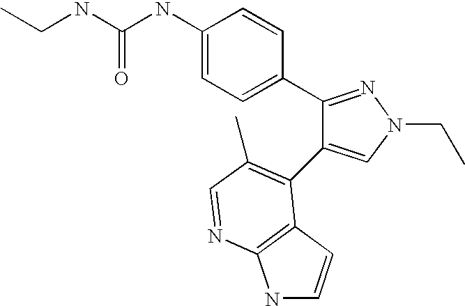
C(NC1=CC=C(C2=NN(CC)C=C2C2=C(C)C=NC3=C2C=CN3)C=C1)(=O)NCC
